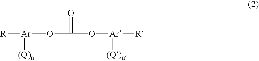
[R][Ar](OC(O[Ar]([R])[(Q)n])=O)[(Q)n]
